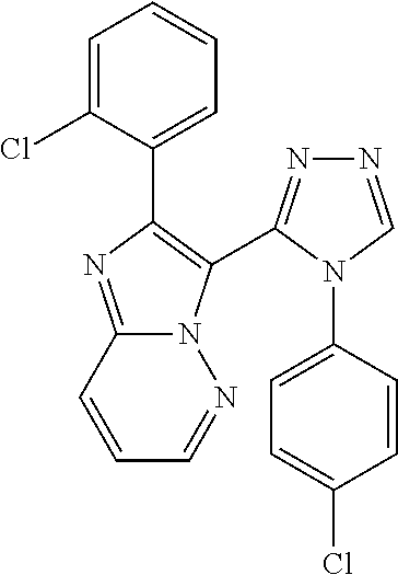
C12=NC(C3=CC=CC=C3Cl)=C(C3=NN=CN3C3=CC=C(Cl)C=C3)N1N=CC=C2
